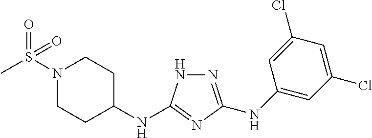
N1=C(NC2=CC(Cl)=CC(Cl)=C2)N=C(NC2CCN(S(C)(=O)=O)CC2)N1
